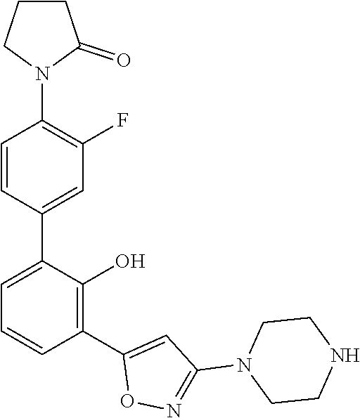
C1(C2=C(O)C(C3=CC(F)=C(N4C(=O)CCC4)C=C3)=CC=C2)=CC(N2CCNCC2)=NO1
